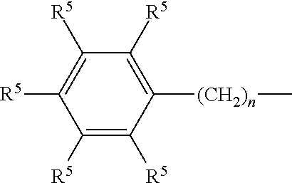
C1([R5])=C([R5])C([(CH2)n]C)=C([R5])C([R5])=C1[R5]
